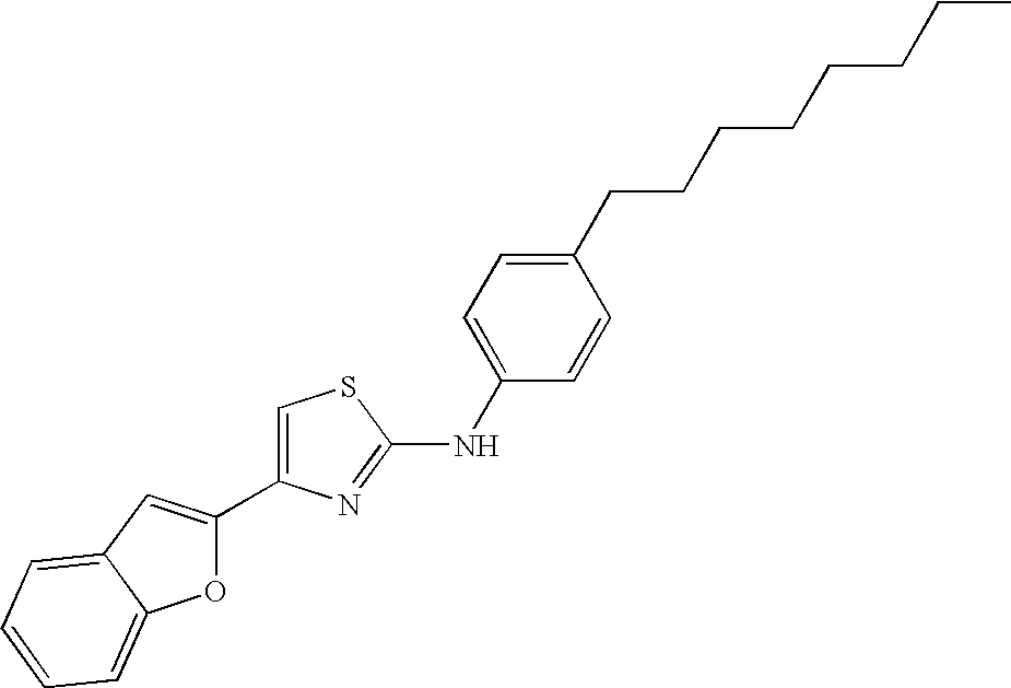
C1=C(C2=CC3=CC=CC=C3O2)N=C(NC2=CC=C(CCCCCCCC)C=C2)S1
